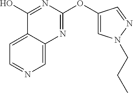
C1=NC=C2C(=C1)C(O)=NC(OC1=CN(CCC)N=C1)=N2
